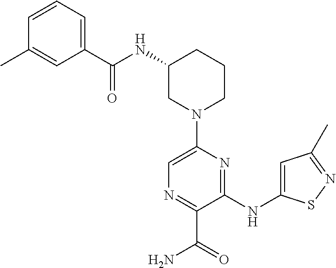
C1(NC(=O)C2=CC=CC(C)=C2)CN(C2=CN=C(C(=O)N)C(NC3=CC(C)=NS3)=N2)CCC1
